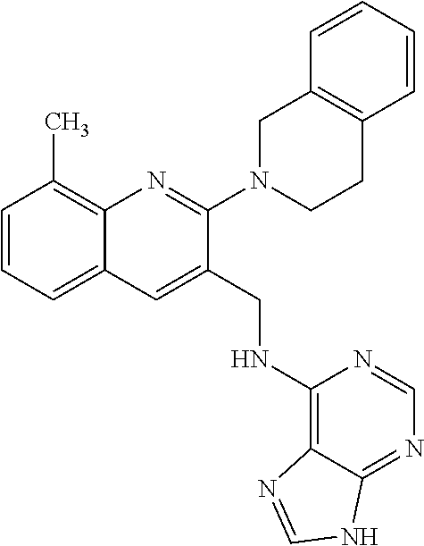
C1=CC=C2C(=C1C)N=C(N1CCC3=C(C1)C=CC=C3)C(CNC1=C3C(=NC=N1)NC=N3)=C2
